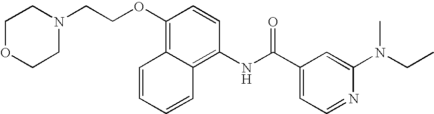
C1OCCN(CCOC2=C3C(=C(NC(C4=CC=NC(N(CC)C)=C4)=O)C=C2)C=CC=C3)C1
